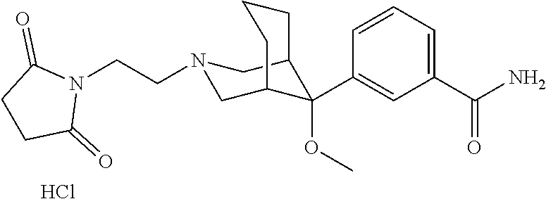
C1(C(N)=O)=CC=CC(C2(OC)C3CN(CCN4C(=O)CCC4=O)CC2CCC3)=C1.Cl
